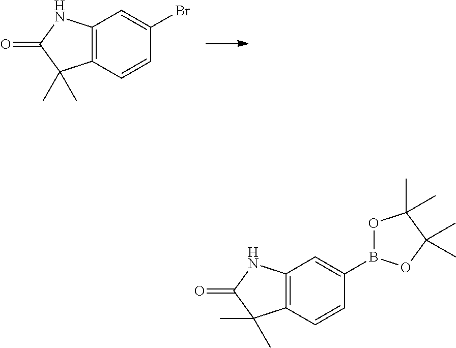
C12=C(C=CC(Br)=C1)C(C)(C)C(=O)N2.C12=C(C=CC(B3OC(C)(C)C(C)(C)O3)=C1)C(C)(C)C(=O)N2
